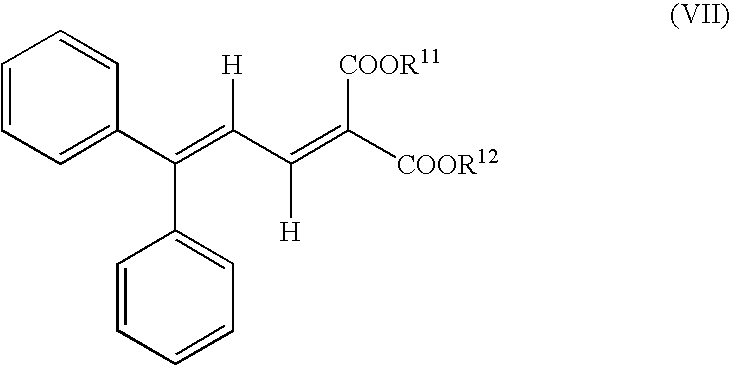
C1=CC=C(C(=C(C(=C([COOR12])[COOR11])[H])[H])C2=CC=CC=C2)C=C1
